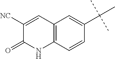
C1([NC])=CC2=C(NC1=O)C=CC(C(C)(C)C)=C2
